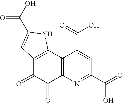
C12=C(C(=O)C(=O)C3=C1C(C(=O)O)=CC(C(=O)O)=N3)C=C(C(O)=O)N2
